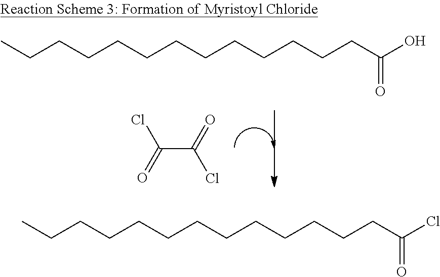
ClC(C(Cl)=O)=O.C(CCCCCCCCCCCC(O)=O)C.CCCCCCCCCCCCCC(Cl)=O
